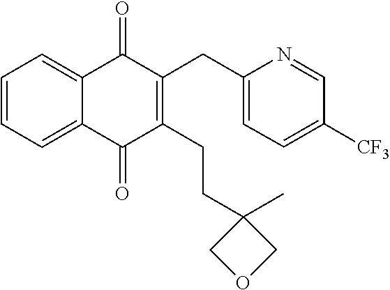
C1=CC=C2C(=O)C(CC3=CC=C([CF3])C=N3)=C(CCC3(C)COC3)C(=O)C2=C1
